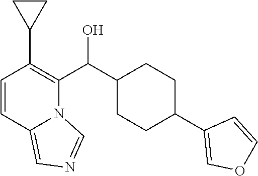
C1(C(C2=C(C3CC3)C=CC3=CN=CN23)O)CCC(C2=COC=C2)CC1
